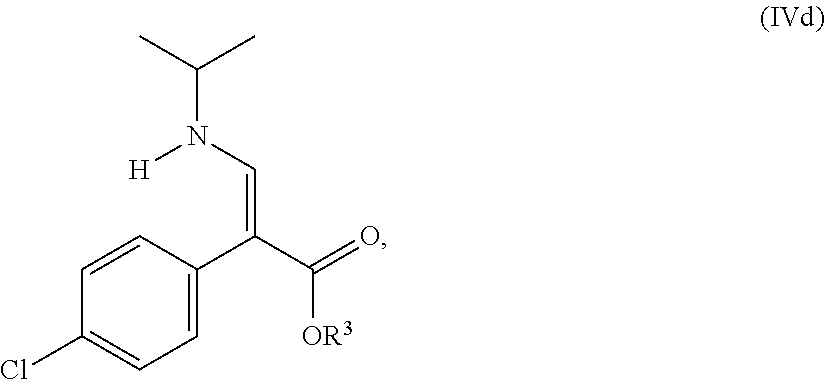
C1=C(C(=CN(C(C)C)[H])C(=O)[OR3])C=CC(Cl)=C1
